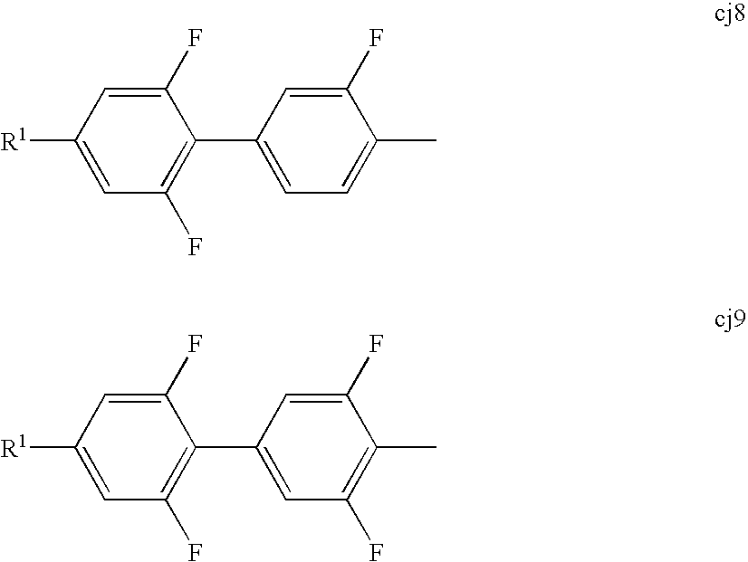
C1([R1])=CC(F)=C(C2=CC=C(C)C(F)=C2)C(F)=C1.C1([R1])=CC(F)=C(C2=CC(F)=C(C)C(F)=C2)C(F)=C1
